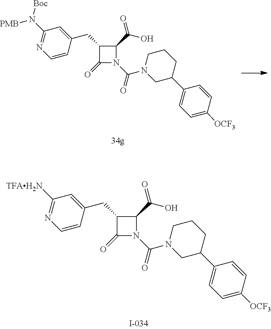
C1=C([OCF3])C=CC(C2CCCN(C(=O)N3C(=O)C(CC4=CC([TFAH2N])=NC=C4)C3C(O)=O)C2)=C1.C1=C([OCF3])C=CC(C2CCCN(C(=O)N3C(=O)C(CC4=CC(N([PMB])[Boc])=NC=C4)C3C(O)=O)C2)=C1
